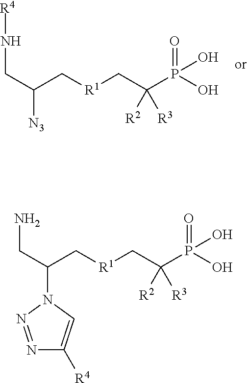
C(C(C[R1]CC(P(O)(O)=O)([R2])[R3])[N3])N[R4].C(C(C[R1]CC(P(O)(O)=O)([R2])[R3])N1C=C([R4])N=N1)N
